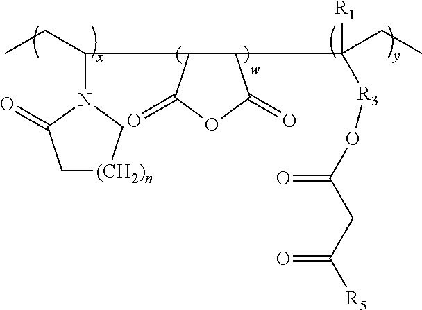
CCC(N1C(=O)C[(CH2)n]C1)C1C(C(CC)([R1])[R3]OC(=O)CC(=O)[R5])C(=O)OC1=O
